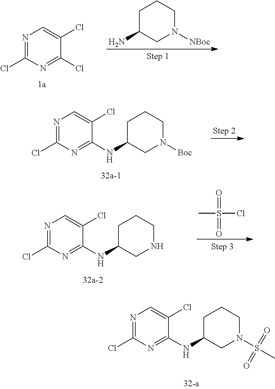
C1C(N)CN([NBoc])CC1.N1=C(Cl)N=C(Cl)C(Cl)=C1.N1=C(Cl)N=C(NC2CN(S(=O)(=O)C)CCC2)C(Cl)=C1.N1=C(Cl)N=C(NC2CN([Boc])CCC2)C(Cl)=C1.N1=C(Cl)N=C(NC2CNCCC2)C(Cl)=C1.O=S(Cl)(C)=O
